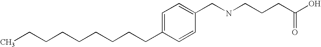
C(CCCCCCC1=CC=C(CNCCCC(=O)O)C=C1)CC
